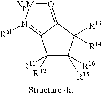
O1=C2C(=N([Ra1])[XpM]1)C([R11])([R12])C([R15])([R16])C2([R13])[R14]
